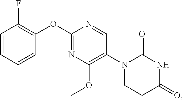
C1=CC=CC(OC2=NC(OC)=C(N3CCC(=O)NC3=O)C=N2)=C1F
